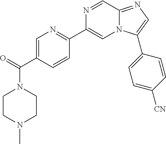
N1(C(=O)C2=CN=C(C3=CN4C(=NC=C4C4=CC=C([CN])C=C4)C=N3)C=C2)CCN(C)CC1
